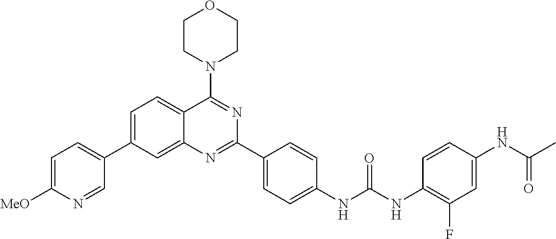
C1=C(C2=CC=C([MeO])N=C2)C=C2C(=C1)C(N1CCOCC1)=NC(C1=CC=C(NC(NC3=C(F)C=C(NC(C)=O)C=C3)=O)C=C1)=N2
